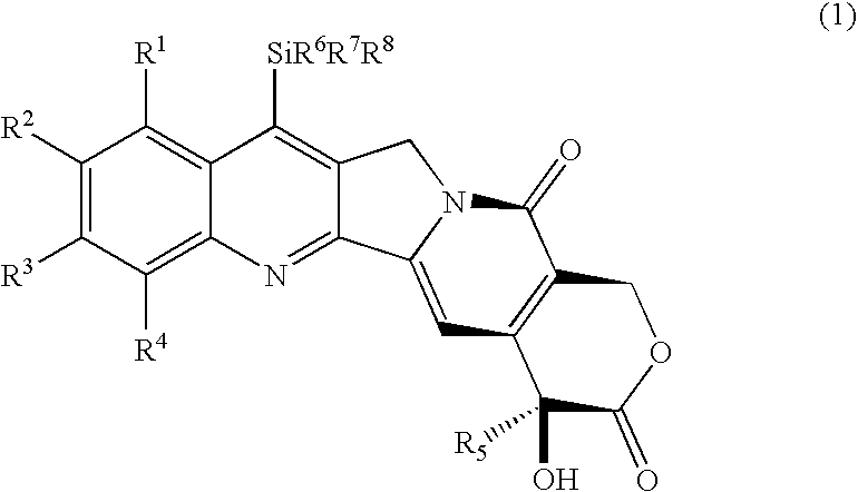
C1([R2])=C([R3])C([R4])=C2C(=C1[R1])C([SiR6R7R8])=C1C(=N2)C2=CC3=C(C(=O)N2C1)COC(=O)C3(O)[R5]
